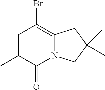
C1=C(C)C(=O)N2C(=C1Br)CC(C)(C)C2
